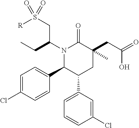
C1=C(Cl)C=CC(C2C(C3=CC=CC(Cl)=C3)CC(CC(=O)O)(C)C(=O)N2C(CS([R])(=O)=O)CC)=C1
